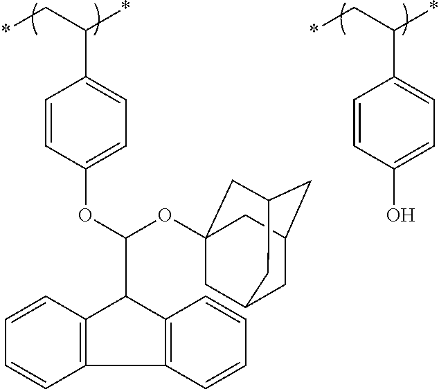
C1(O)=CC=C(C(C*)*)C=C1.C12=C(C3=C(C1C(OC1=CC=C(C(C*)*)C=C1)OC14CC5CC(CC(C1)C5)C4)C=CC=C3)C=CC=C2
